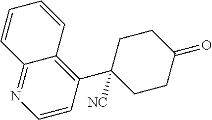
C12=NC=CC(C3([NC])CCC(=O)CC3)=C1C=CC=C2
